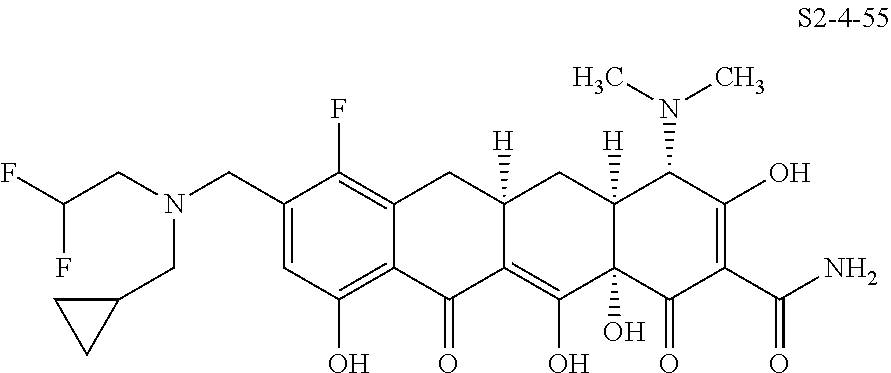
C1(CN(CC(F)F)CC2CC2)=CC(O)=C2C(=C1F)CC1([H])C(=C(O)C3(O)C([H])(C1)C(N(C)C)C(O)=C(C(N)=O)C3=O)C2=O
